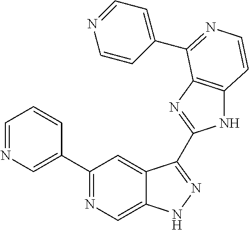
C1=NC=C(C2=NC=C3C(=C2)C(C2=NC4=C(N2)C=CN=C4C2=CC=NC=C2)=NN3)C=C1
